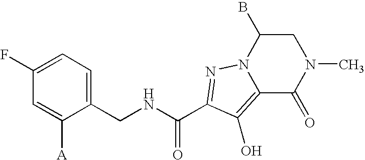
N(C(=O)C1=NN2C(B)CN(C)C(=O)C2=C1O)CC1=CC=C(F)C=C1[A]
